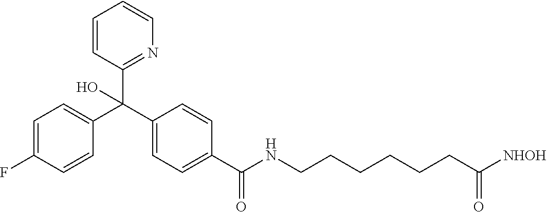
C1(F)=CC=C(C(C2=CC=C(C(NCCCCCCC([NHOH])=O)=O)C=C2)(C2=NC=CC=C2)O)C=C1
